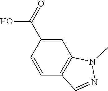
C1=CC(C(=O)O)=CC2=C1C=NN2C
